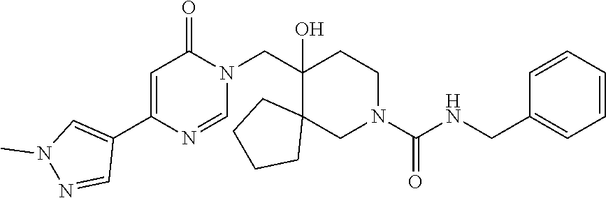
C1=C(C2=CN(C)N=C2)N=CN(CC2(O)CCN(C(NCC3=CC=CC=C3)=O)CC23CCCC3)C1=O
